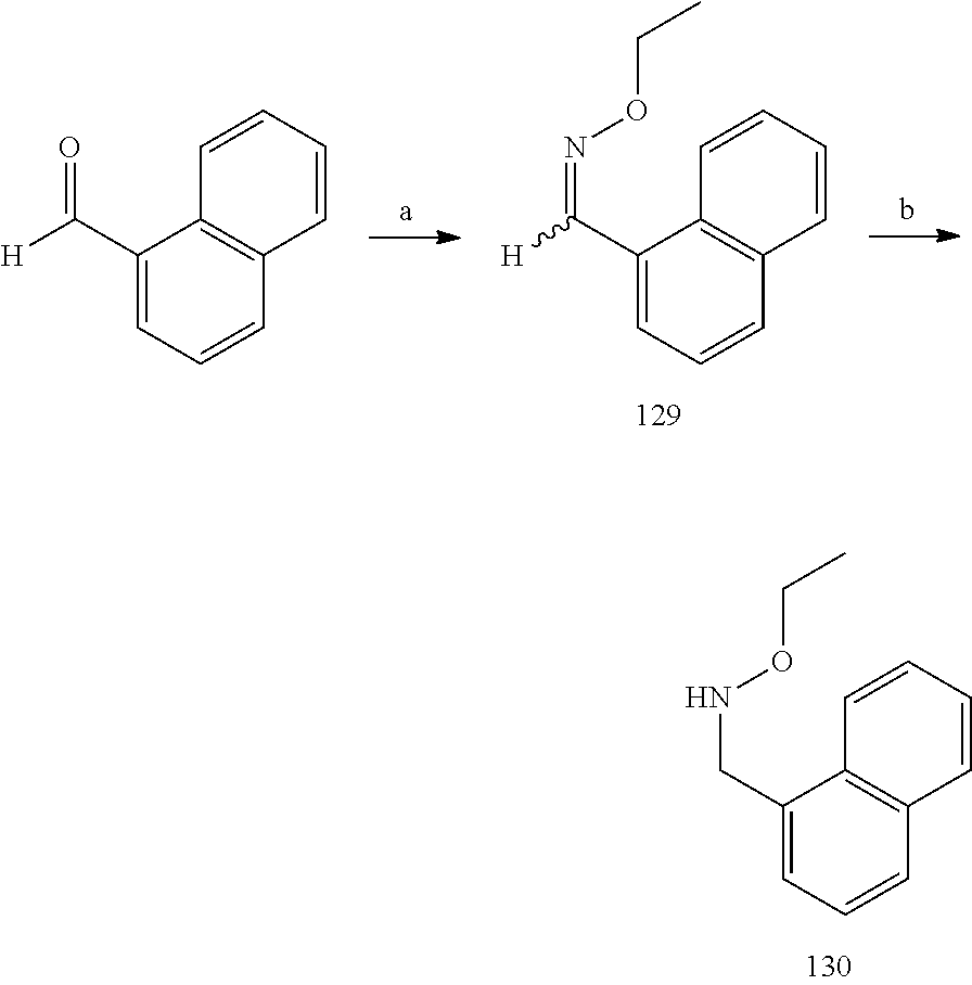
C1(CNOCC)=CC=CC2=C1C=CC=C2.C1(C([H])=NOCC)=CC=CC2=C1C=CC=C2.C1(C([H])=O)=CC=CC2=C1C=CC=C2
